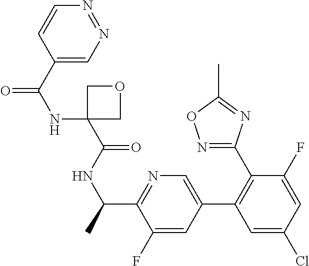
C(NC1(C(NC(C2=NC=C(C3=C(C4=NOC(C)=N4)C(F)=CC(Cl)=C3)C=C2F)C)=O)COC1)(=O)C1=CN=NC=C1
